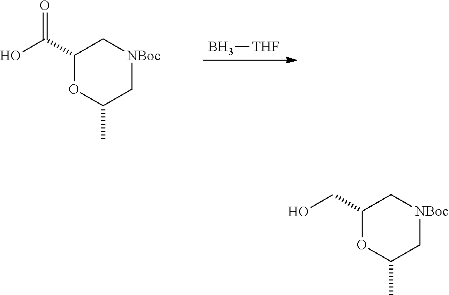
C1(C(O)=O)OC(C)C[NBoc]C1.B[THF].C1(CO)OC(C)C[NBoc]C1
